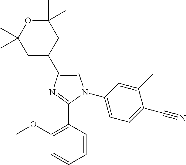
C1=C(C2CC(C)(C)OC(C)(C)C2)N=C(C2=C(OC)C=CC=C2)N1C1=CC=C(C#N)C(C)=C1
